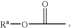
[Ra]OC(=O)C
